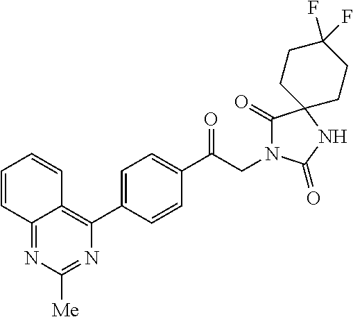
C1(C(CN2C(=O)C3(NC2=O)CCC(F)(F)CC3)=O)=CC=C(C2=C3C(=NC([Me])=N2)C=CC=C3)C=C1
